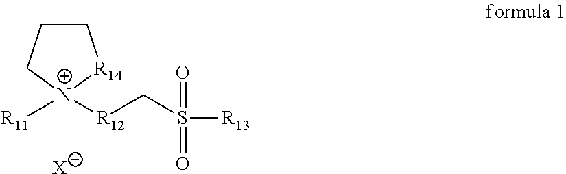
[X].C1CC[N+]([R11])([R12]CS([R13])(=O)=O)[R14]1
